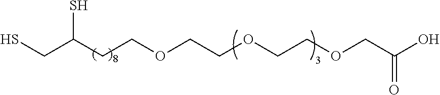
SCC(CCOCCOCCOCC(O)=O)S
